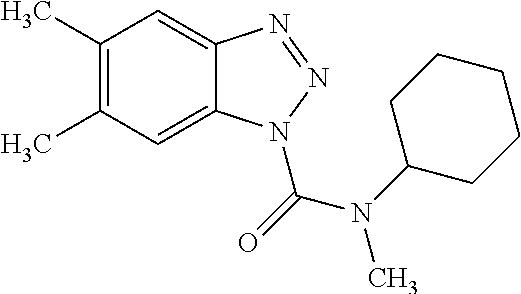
C1(C)=C(C)C=C2C(=C1)N=NN2C(=O)N(C1CCCCC1)C
